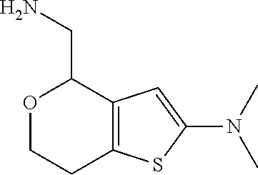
O1CCC2=C(C1CN)C=C(N(C)C)S2
